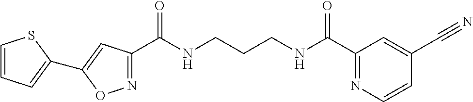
C1(C(NCCCNC(C2=NC=CC(C#N)=C2)=O)=O)=NOC(C2=CC=CS2)=C1
